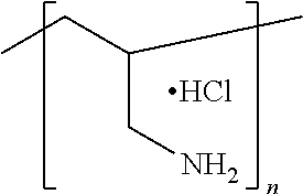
CCC(C)CN.Cl
